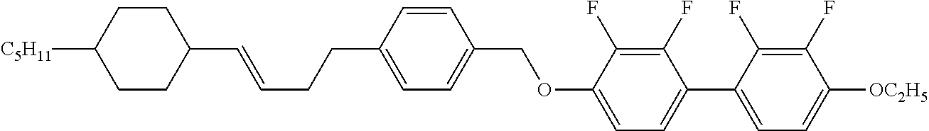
C1(C=CCCC2=CC=C(COC3=CC=C(C4=CC=C([OC2H5])C(F)=C4F)C(F)=C3F)C=C2)CCC([C5H11])CC1
